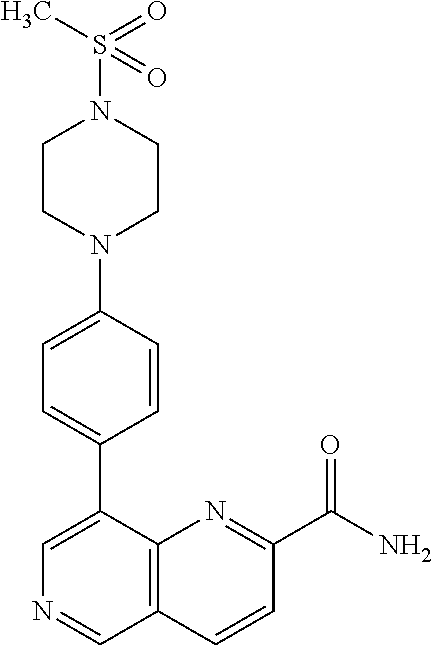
C1=C(N2CCN(S(C)(=O)=O)CC2)C=CC(C2=CN=CC3=C2N=C(C(N)=O)C=C3)=C1
